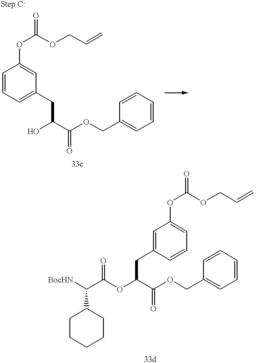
C1=CC=C(CC(C(OCC2=CC=CC=C2)=O)O)C=C1OC(=O)OCC=C.C1=C(CC(C(OCC2=CC=CC=C2)=O)OC(C([BocHN])C2CCCCC2)=O)C=CC=C1OC(=O)OCC=C
